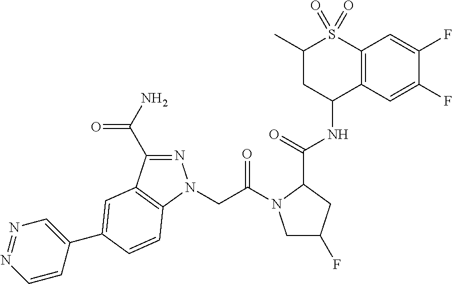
C12=C(C=C(F)C(F)=C1)S(=O)(=O)C(C)CC2NC(C1CC(F)CN1C(CN1N=C(C(=O)N)C2=C1C=CC(C1=CN=NC=C1)=C2)=O)=O
